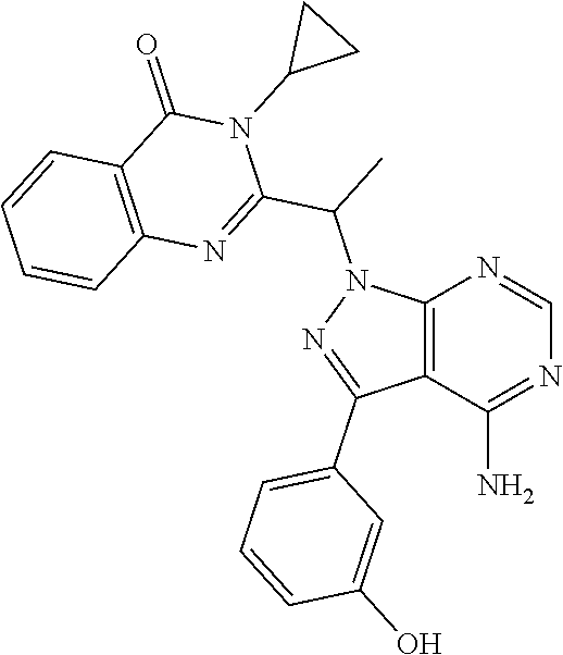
C12=C(C(N)=NC=N1)C(C1=CC=CC(O)=C1)=NN2C(C1=NC2=C(C(=O)N1C1CC1)C=CC=C2)C
